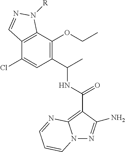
C(C)(C1=C(OCC)C2=C(C(Cl)=C1)C=NN2[R])NC(C1=C2N(N=C1N)C=CC=N2)=O
